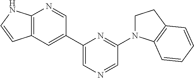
C1=C(C2=CC3=C(N=C2)NC=C3)N=C(N2CCC3=C2C=CC=C3)C=N1
